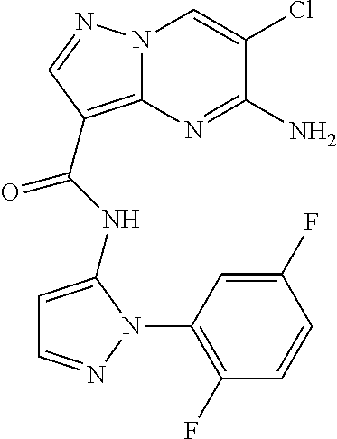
NC1=NC2=C(C(=O)NC3=CC=NN3C3=C(F)C=CC(F)=C3)C=NN2C=C1Cl
